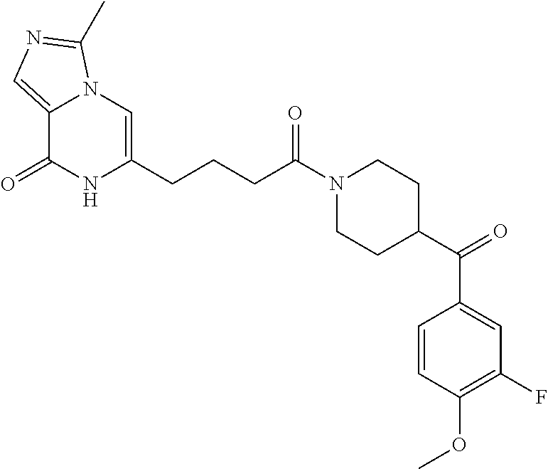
C12=CN=C(C)N1C=C(CCCC(N1CCC(C(C3=CC(F)=C(OC)C=C3)=O)CC1)=O)NC2=O
